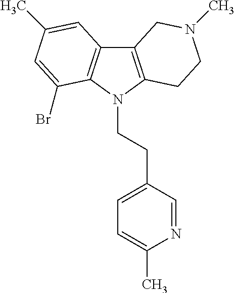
C12=C(N(CCC3=CC=C(C)N=C3)C3=C1C=C(C)C=C3Br)CCN(C)C2
